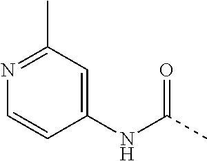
C1=CN=C(C)C=C1NC(C)=O
